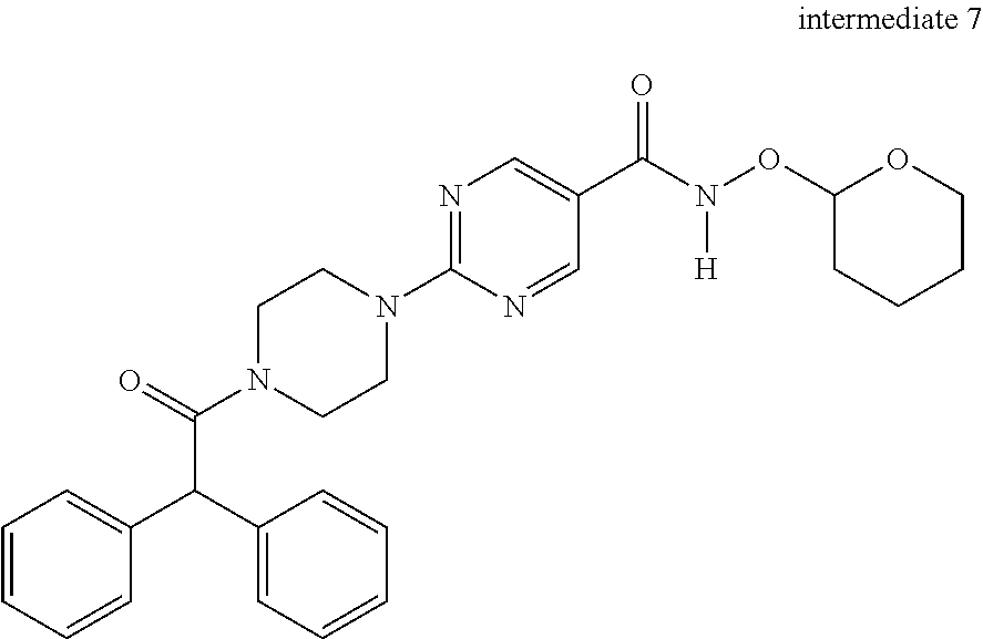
N(C(C1=CN=C(N2CCN(C(C(C3=CC=CC=C3)C3=CC=CC=C3)=O)CC2)N=C1)=O)(OC1CCCCO1)[H]
